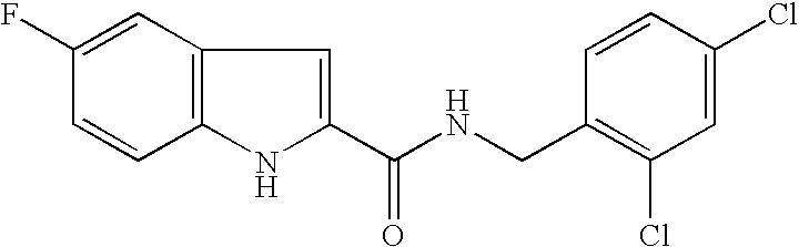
C12=C(C=C(F)C=C1)C=C(C(NCC1=C(Cl)C=C(Cl)C=C1)=O)N2
